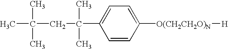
CC(C)(C)CC(C1=CC=C([O(CH2CH2O)N][H])C=C1)(C)C
